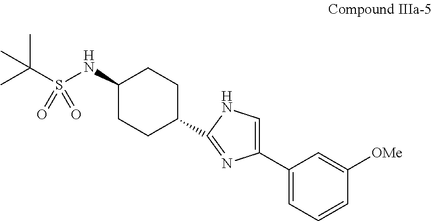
C1(NS(C(C)(C)C)(=O)=O)CCC(C2=NC(C3=CC=CC([OMe])=C3)=CN2)CC1
